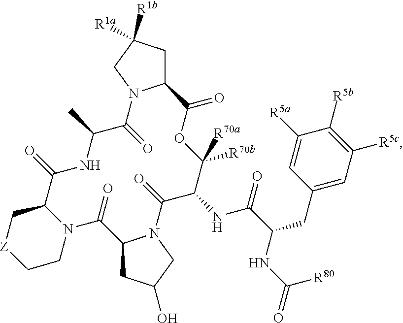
C12CC([R1a])([R1b])CN1C(=O)C(C)NC(=O)C1N(C(=O)C3CC(O)CN3C(=O)C(NC(C(NC(=O)[R80])CC3=CC([R5c])=C([R5b])C([R5a])=C3)=O)C([R70b])([R70a])OC2=O)CC[Z]C1
